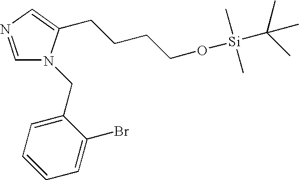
C1=NC=C(CCCCO[Si](C(C)(C)C)(C)C)N1CC1=CC=CC=C1Br
